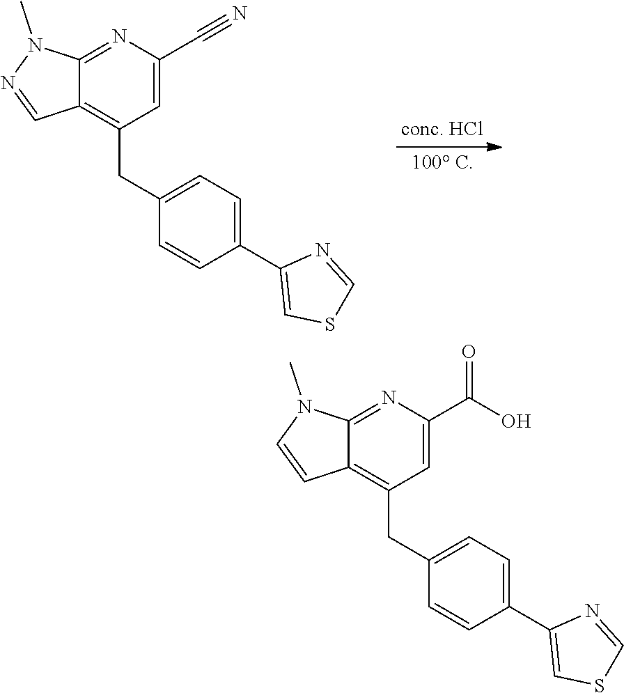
C12=NC(C#N)=CC(CC3=CC=C(C4=CSC=N4)C=C3)=C1C=NN2C.C12=NC(C(O)=O)=CC(CC3=CC=C(C4=CSC=N4)C=C3)=C1C=CN2C
